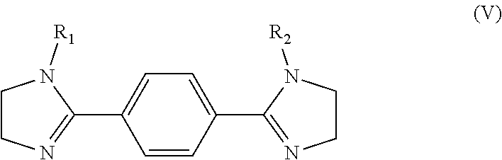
C1=C(C2=NCCN2[R1])C=CC(C2=NCCN2[R2])=C1
